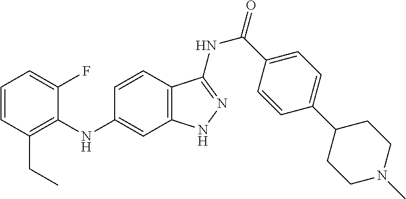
C1=CC(CC)=C(NC2=CC3=C(C=C2)C(NC(=O)C2=CC=C(C4CCN(C)CC4)C=C2)=NN3)C(F)=C1
